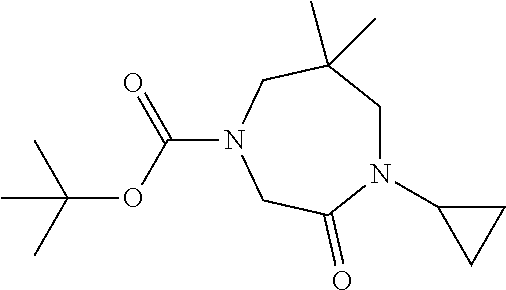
CC(C)(C)OC(N1CC(=O)N(C2CC2)CC(C)(C)C1)=O
